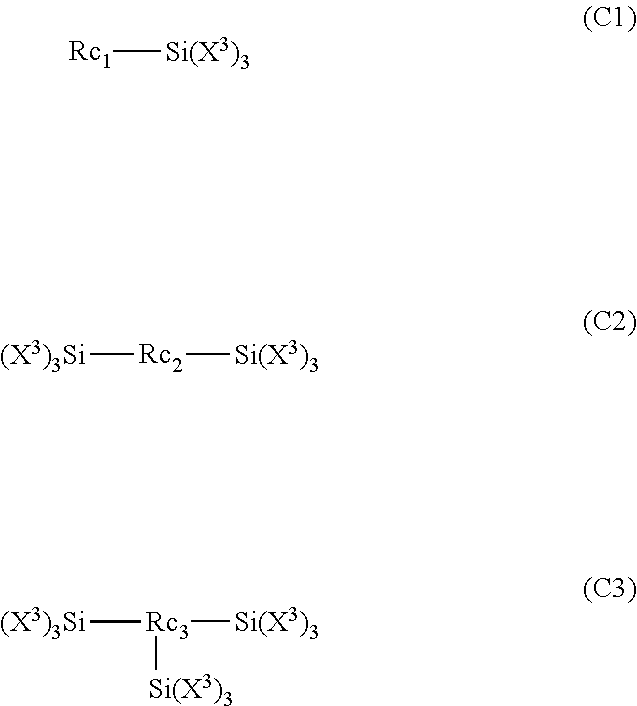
[Rc1][Si(X3)3].[Rc2]([Si(X3)3])[(X3)3Si].[Rc3]([Si(X3)3])([(X3)3Si])[Si(X3)3]
